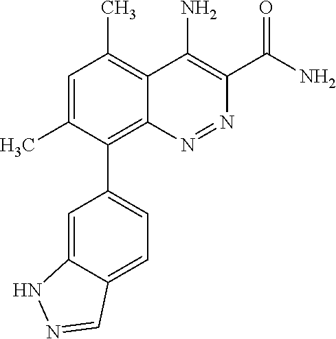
C1=C(C)C(C2=CC=C3C(=C2)NN=C3)=C2C(=C1C)C(N)=C(C(N)=O)N=N2
